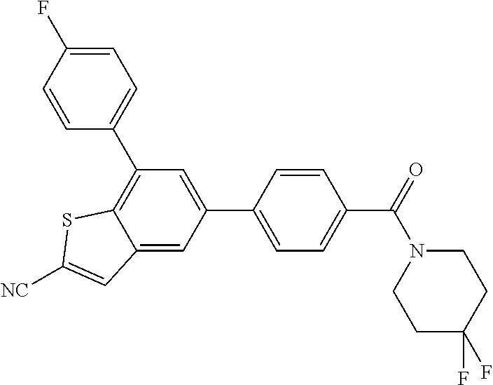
C12=CC(C3=CC=C(C(=O)N4CCC(F)(F)CC4)C=C3)=CC(C3=CC=C(F)C=C3)=C1SC([NC])=C2
